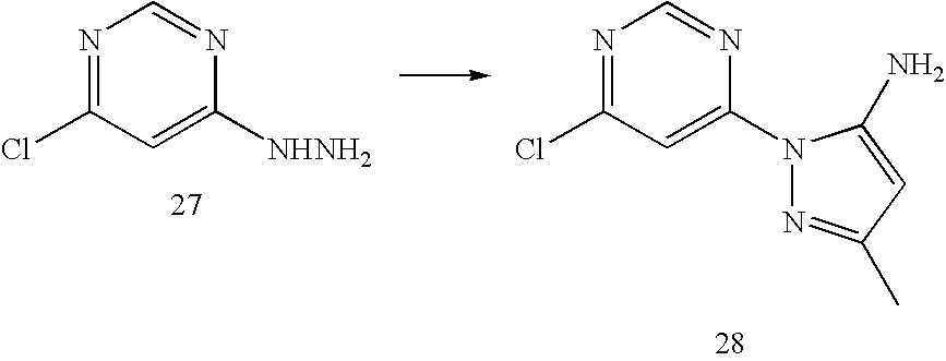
N1=C(Cl)C=C([NHNH2])N=C1.N1=C(Cl)C=C(N2N=C(C)C=C2N)N=C1
